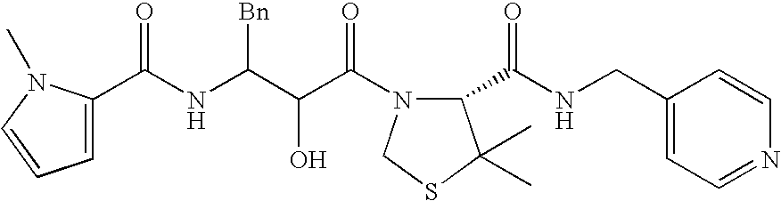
C1(C(NC(C(C(N2C(C(NCC3=CC=NC=C3)=O)C(C)(C)SC2)=O)O)[Bn])=O)=CC=CN1C
